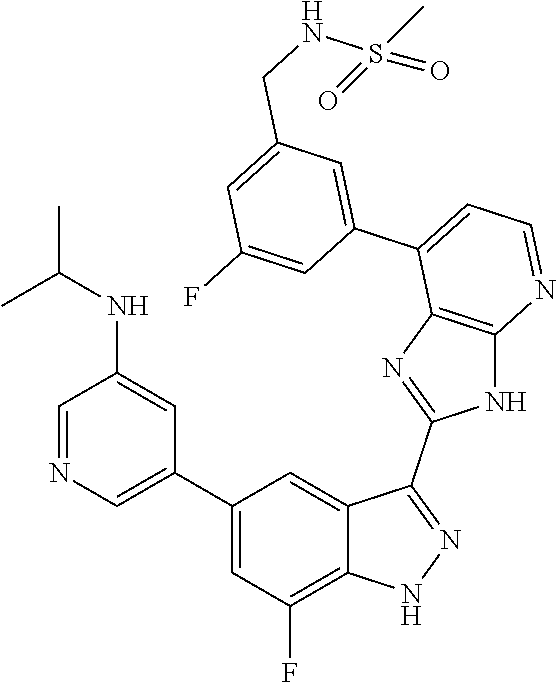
C1=NC=C(C2=CC(F)=C3C(=C2)C(C2=NC4=C(N2)N=CC=C4C2=CC(CNS(=O)(C)=O)=CC(F)=C2)=NN3)C=C1NC(C)C
